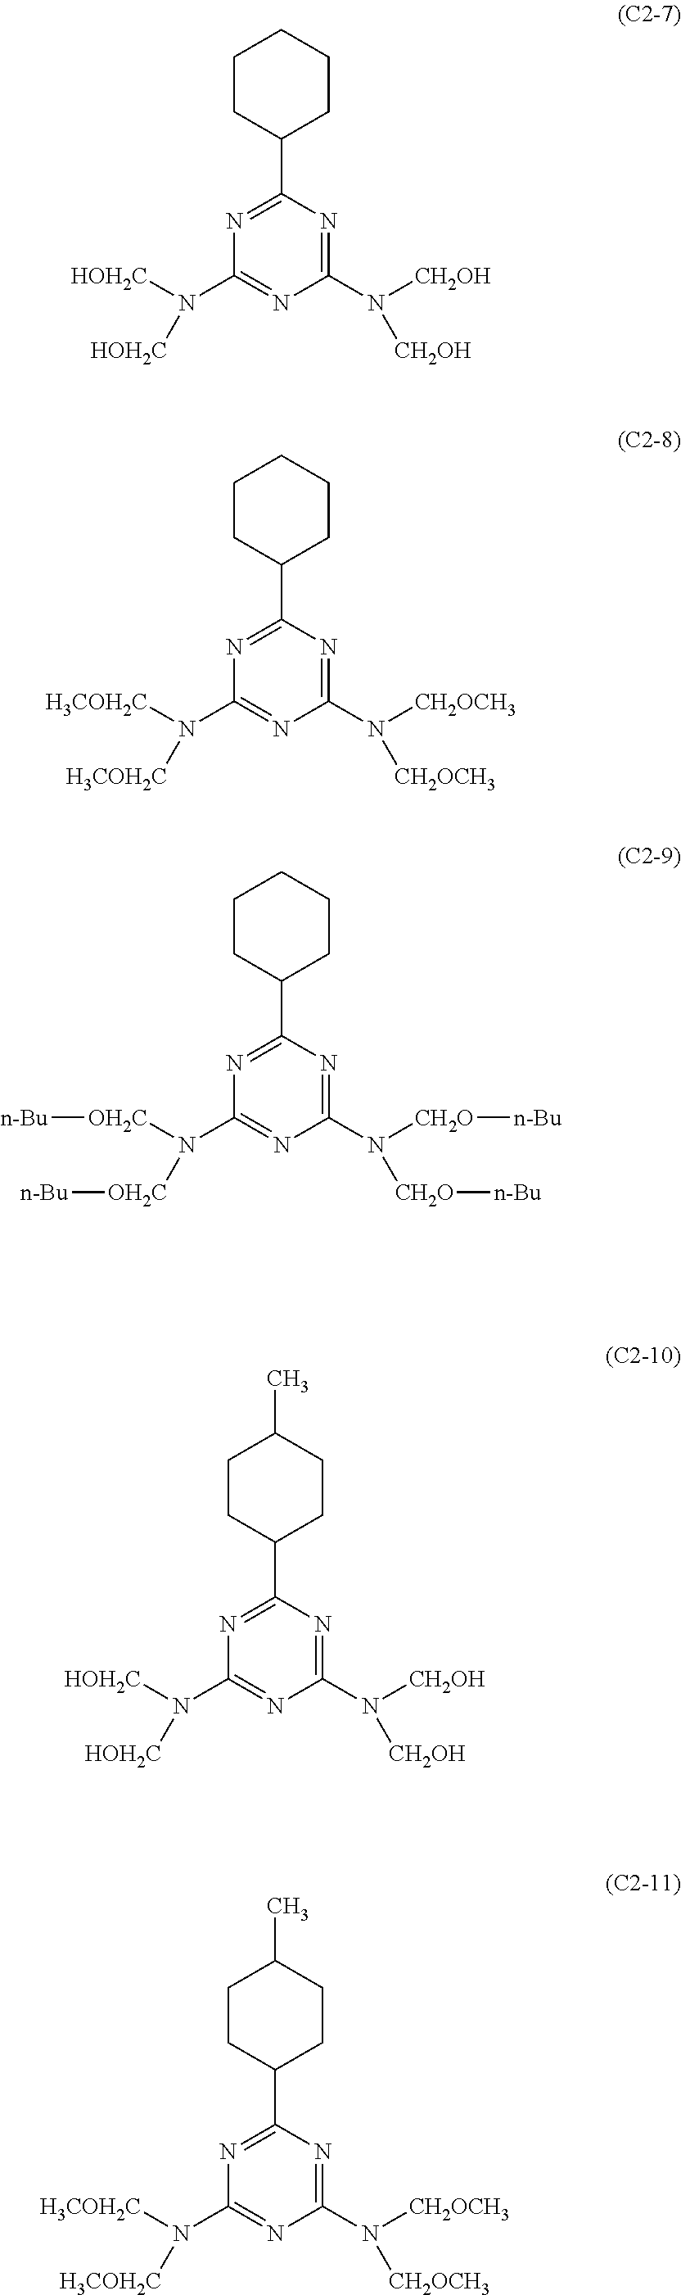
N1=C(C2CCCCC2)N=C(N([CH2OH])[CH2OH])N=C1N([HOH2C])[HOH2C].N1=C(C2CCCCC2)N=C(N([CH2OCH3])[CH2OCH3])N=C1N([H3COH2C])[H3COH2C].N1=C(C2CCCCC2)N=C(N([CH2O][n-Bu])[CH2O][n-Bu])N=C1N([OH2C][n-Bu])[OH2C][n-Bu].N1=C(C2CCC(C)CC2)N=C(N([CH2OH])[CH2OH])N=C1N([HOH2C])[HOH2C].N1=C(C2CCC(C)CC2)N=C(N([CH2OCH3])[CH2OCH3])N=C1N([H3COH2C])[H3COH2C]
